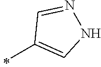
C1(C)=CNN=C1
